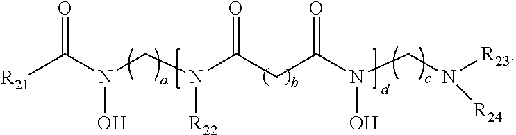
[R21]C(N(CN(C(CC(N(CN([R24])[R23])O)=O)=O)[R22])O)=O
